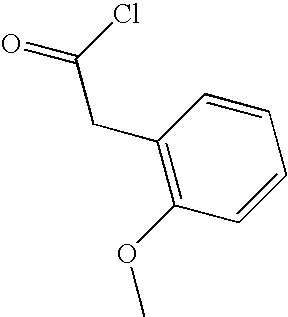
C1=CC=CC(CC(=O)Cl)=C1OC
